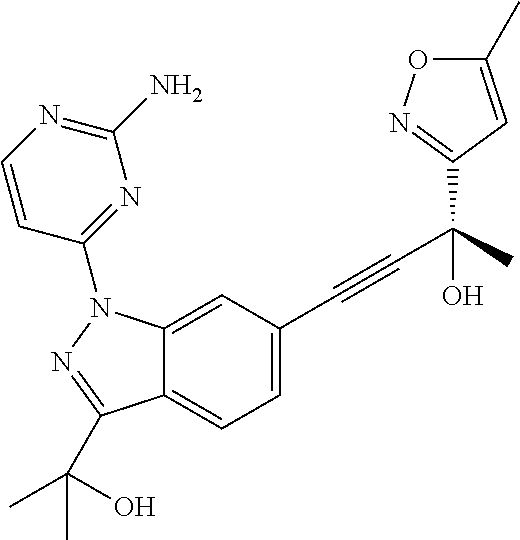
C1=C2C(=CC=C1C#CC(O)(C)C1=NOC(C)=C1)C(C(O)(C)C)=NN2C1=NC(N)=NC=C1
